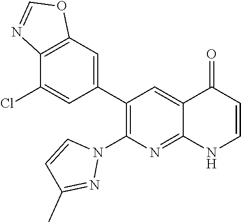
C12=C(C=C(C3=C(N4C=CC(C)=N4)N=C4C(=C3)C(=O)C=CN4)C=C1Cl)OC=N2
